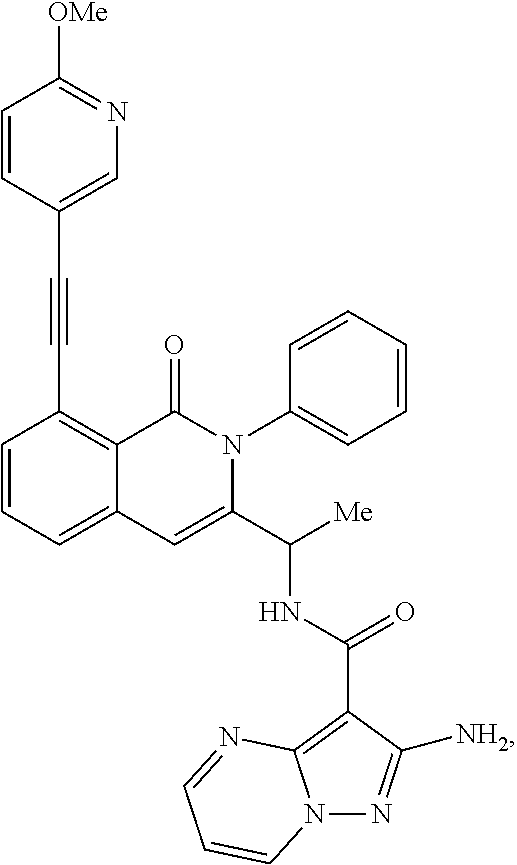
C1=CC=C2C(=C1C#CC1=CN=C([OMe])C=C1)C(=O)N(C1=CC=CC=C1)C(C([Me])NC(=O)C1=C3N(N=C1[NH2])C=CC=N3)=C2
